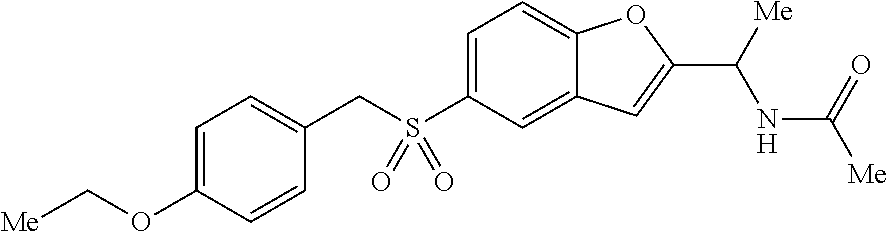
C1=C(S(CC2=CC=C(OC[Me])C=C2)(=O)=O)C=C2C(=C1)OC(C([Me])NC(=O)[Me])=C2
